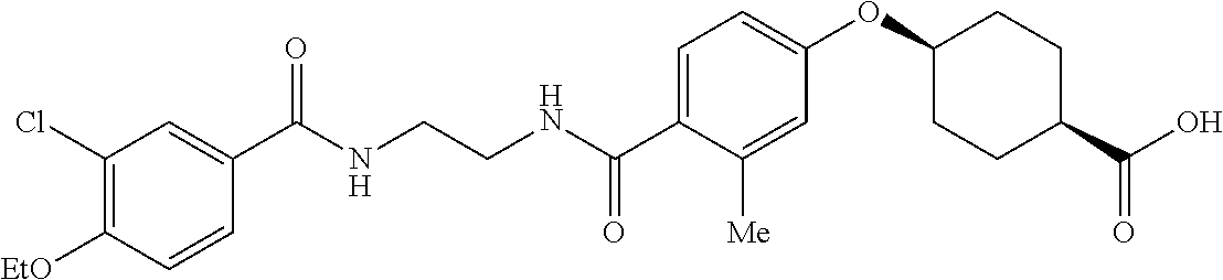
C1(C(NCCNC(C2=CC=C(OC3CCC(C(O)=O)CC3)C=C2[Me])=O)=O)=CC(Cl)=C([EtO])C=C1
